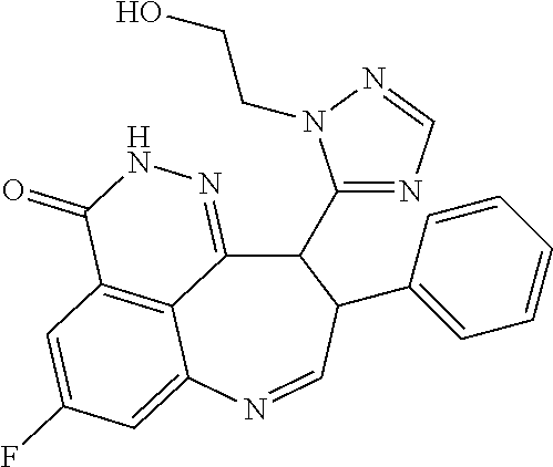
C12=C3C=C(F)C=C1N=CC(C1=CC=CC=C1)C(C1=NC=NN1CCO)C2=NNC3=O
